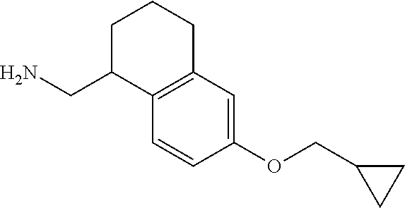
C12=C(C=C(OCC3CC3)C=C1)CCCC2CN
